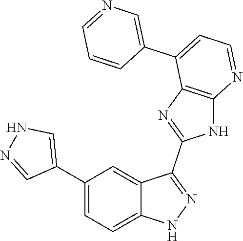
C1(C2=CC=C3C(=C2)C(C2=NC4=C(N2)N=CC=C4C2=CN=CC=C2)=NN3)=CNN=C1
